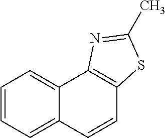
C12=CC=CC=C1C=CC1=C2N=C(C)S1
